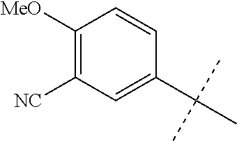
C1(C(C)(C)C)=CC([NC])=C([MeO])C=C1
